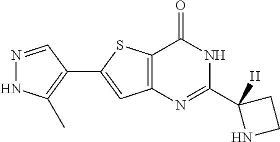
N1=CC(C2=CC3=C(S2)C(=O)NC(C2([H])NCC2)=N3)=C(C)N1
